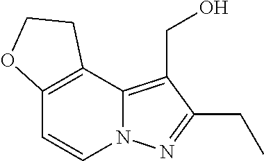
C12=C(C=CN3C1=C(CO)C(CC)=N3)OCC2
